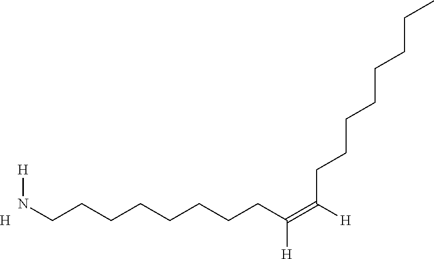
N(CCCCCCCCC(=C([H])CCCCCCCC)[H])[H].[H]
